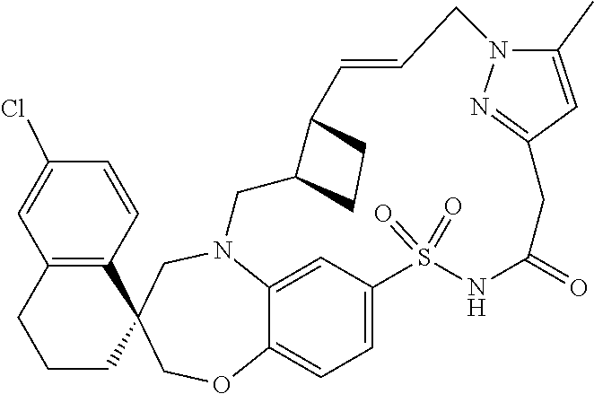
N12C3=CC(=CC=C3OCC3(C4=C(C=C(Cl)C=C4)CCC3)C1)S(=O)(=O)NC(=O)CC1=NN(C(C)=C1)CC=CC1C(C2)CC1
